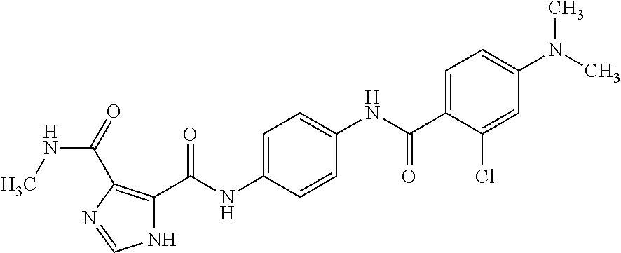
C1=C(C(NC2=CC=C(NC(C3=C(C(=O)NC)N=CN3)=O)C=C2)=O)C(Cl)=CC(N(C)C)=C1
